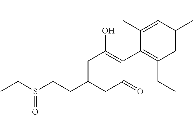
C1(CC(S(CC)=O)C)CC(=O)C(C2=C(CC)C=C(C)C=C2CC)=C(O)C1
